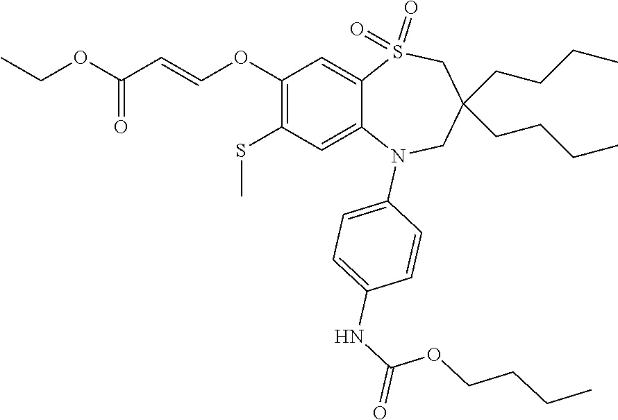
C1(NC(=O)OCCCC)=CC=C(N2C3=CC(SC)=C(OC=CC(=O)OCC)C=C3S(=O)(=O)CC(CCCC)(CCCC)C2)C=C1
